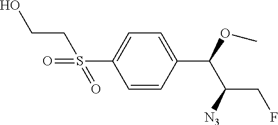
C1=CC(C(OC)C([N3])CF)=CC=C1S(=O)(CCO)=O
